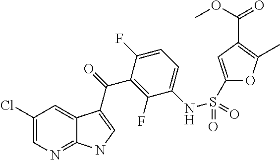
C1(Cl)=CN=C2C(=C1)C(C(=O)C1=C(F)C(NS(=O)(=O)C3=CC(C(OC)=O)=C(C)O3)=CC=C1F)=CN2
